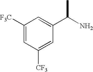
C1([F3C])=CC([CF3])=CC(C(N)C)=C1
